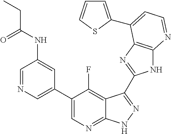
C1=NC=C(C2=CN=C3C(=C2F)C(C2=NC4=C(N2)N=CC=C4C2=CC=CS2)=NN3)C=C1NC(CC)=O
